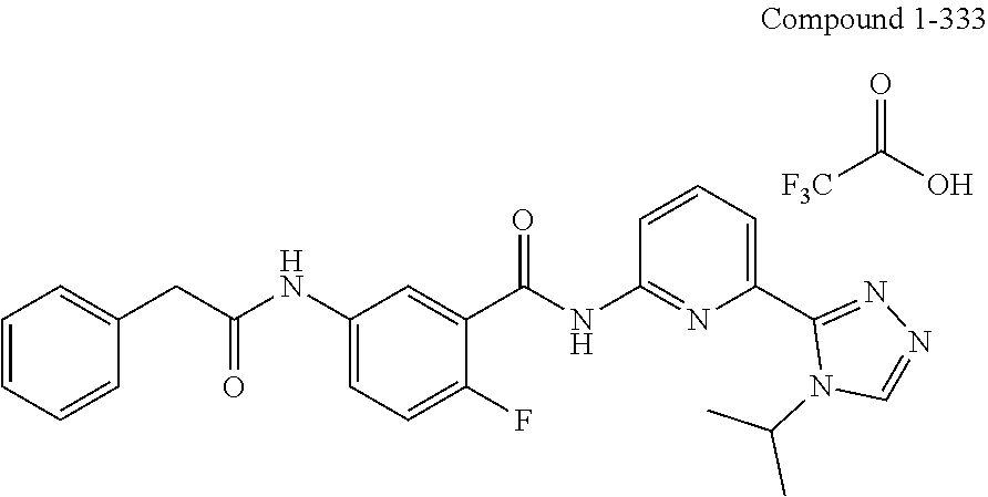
C1(NC(CC2=CC=CC=C2)=O)=CC=C(F)C(C(NC2=NC(C3=NN=CN3C(C)C)=CC=C2)=O)=C1.O=C(O)[F3C]
